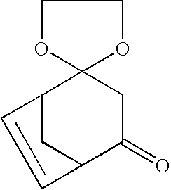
C12CC(C(=O)CC13OCCO3)C=C2
